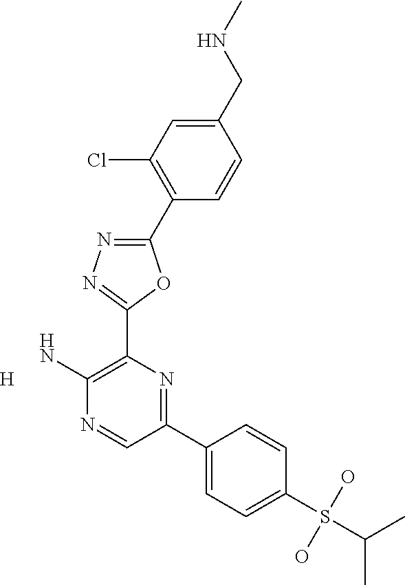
NC1=C(C2=NN=C(C3=C(Cl)C=C(CNC)C=C3)O2)N=C(C2=CC=C(S(O)(O)C(C)C)C=C2)C=N1.[H]
